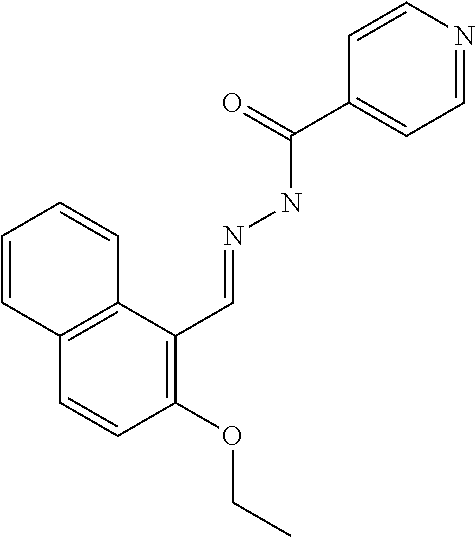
C1=CC2=C(C=C1)C(C=NNC(C1=CC=NC=C1)=O)=C(OCC)C=C2
